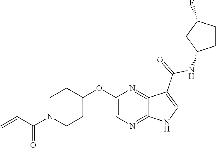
C1N(C(C=C)=O)CCC(OC2=CN=C3C(=N2)C(C(=O)NC2CCC(F)C2)=CN3)C1
